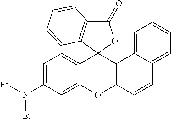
C1=C(N([Et])[Et])C=C2C(=C1)C1(C3=C(C=CC4=CC=CC=C34)O2)OC(=O)C2=C1C=CC=C2
